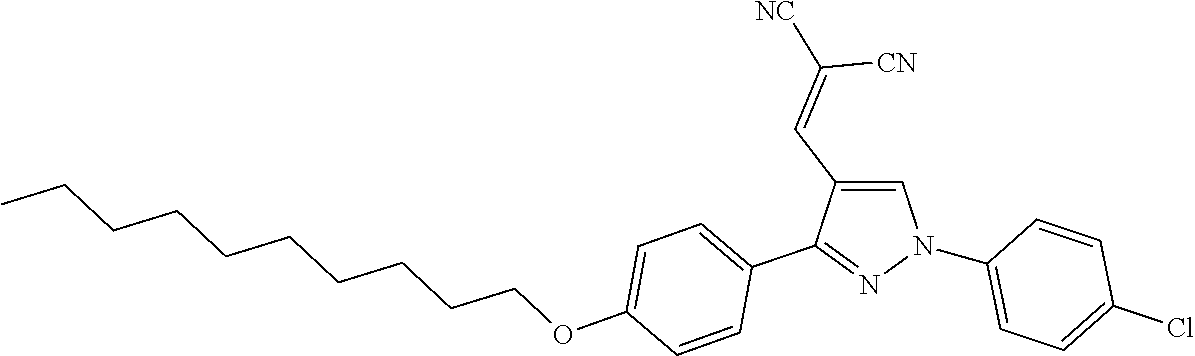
C1(N2C=C(C=C([NC])[CN])C(C3=CC=C(OCCCCCCCCCC)C=C3)=N2)=CC=C(Cl)C=C1
